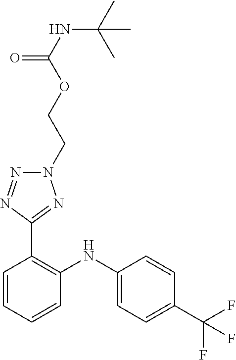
C1=CC(C(F)(F)F)=CC=C1NC1=C(C2=NN(CCOC(NC(C)(C)C)=O)N=N2)C=CC=C1
